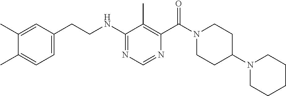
N(C1=NC=NC(C(N2CCC(N3CCCCC3)CC2)=O)=C1C)CCC1=CC=C(C)C(C)=C1
